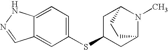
C12=CC=C(SC3CC4N(C)C(C3)CC4)C=C1C=NN2
